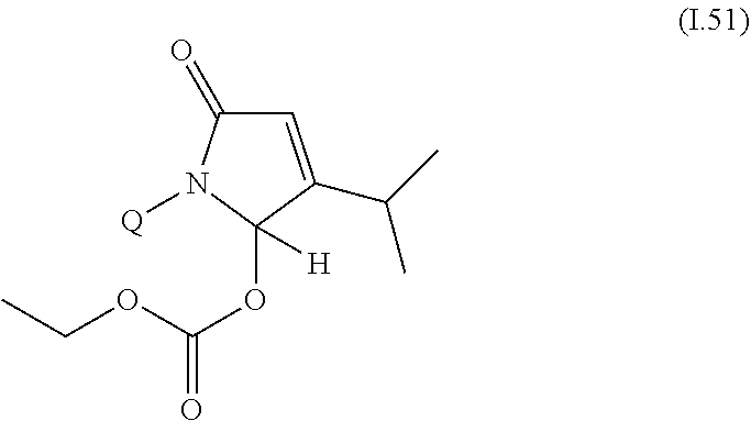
C1=C(C(C)C)C(OC(OCC)=O)([H])N([Q])C1=O
